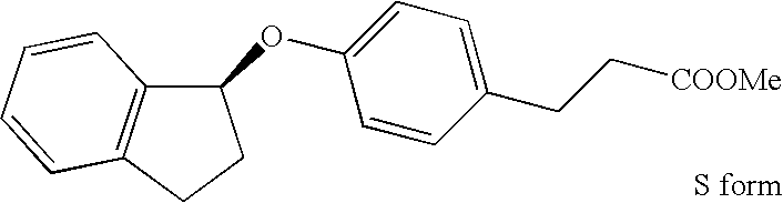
C1(CC[COOMe])=CC=C(OC2C3=C(CC2)C=CC=C3)C=C1
